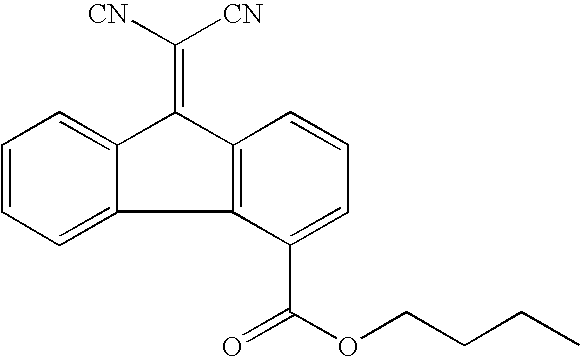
C1=CC=C2C(=C1)C(=C([CN])[CN])C1=C2C(C(OCCCC)=O)=CC=C1
